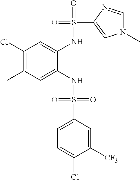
C1(Cl)=C(C)C=C(NS(=O)(=O)C2=CC=C(Cl)C([CF3])=C2)C(NS(=O)(C2=CN(C)C=N2)=O)=C1
